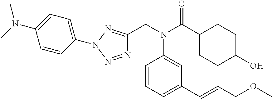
N(C(C1CCC(O)CC1)=O)(C1=CC(C=CCOC)=CC=C1)CC1=NN(C2=CC=C(N(C)C)C=C2)N=N1
